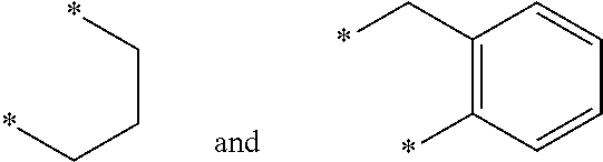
*CCC*.C1(C*)=C(*)C=CC=C1
